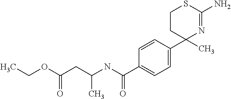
C1=CC(C2(C)N=C(N)SCC2)=CC=C1C(NC(CC(OCC)=O)C)=O
